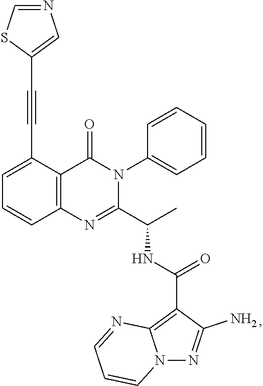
C1=C(C#CC2=CN=CS2)C2=C(C=C1)N=C(C(C)NC(=O)C1=C3N(N=C1N)C=CC=N3)N(C1=CC=CC=C1)C2=O
